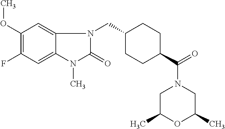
C1(OC)=C(F)C=C2C(=C1)N(CC1CCC(C(N3CC(C)OC(C)C3)=O)CC1)C(=O)N2C
